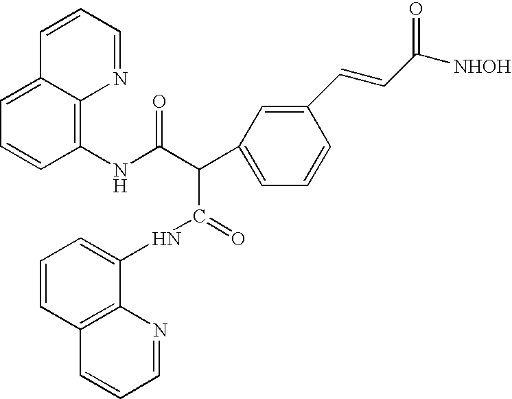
C1=C2C(=C(NC(C(C3=CC=CC(C=CC([NHOH])=O)=C3)C(NC3=CC=CC4=C3N=CC=C4)=O)=O)C=C1)N=CC=C2
